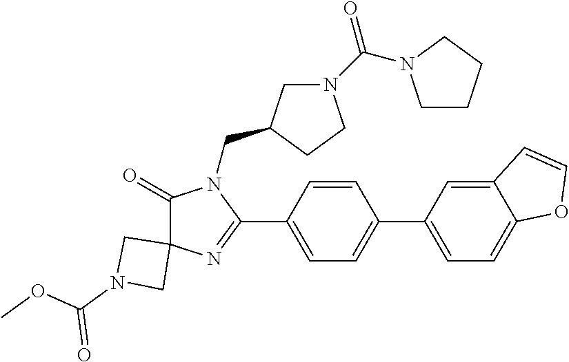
C1(=O)C2(N=C(C3=CC=C(C4=CC=C5C(=C4)C=CO5)C=C3)N1CC1CN(C(=O)N3CCCC3)CC1)CN(C(OC)=O)C2
